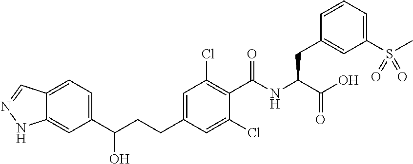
C1=C(CCC(C2=CC=C3C(=C2)NN=C3)O)C=C(Cl)C(C(NC(CC2=CC(S(C)(=O)=O)=CC=C2)C(=O)O)=O)=C1Cl
